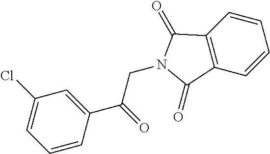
C1=CC2=C(C=C1)C(=O)N(CC(C1=CC(Cl)=CC=C1)=O)C2=O
